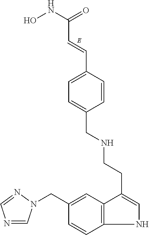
C1=CC(C=CC(=O)NO)=CC=C1CNCCC1=CNC2=C1C=C(CN1C=NC=N1)C=C2
